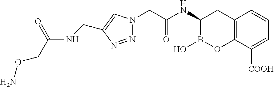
N1=NC(CNC(CON)=O)=CN1CC(NC1B(O)OC2=C(C1)C=CC=C2[COOH])=O
